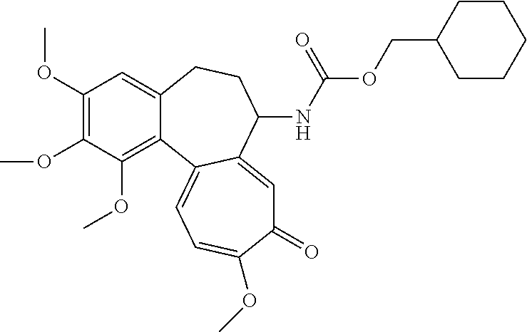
C1(OC)=C(OC)C(OC)=C2C(=C1)CCC(NC(OCC1CCCCC1)=O)C1=CC(=O)C(OC)=CC=C21
